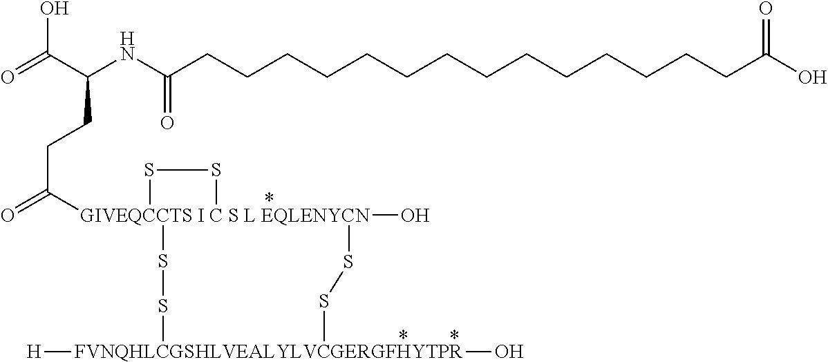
[GIVEQCCTS I C S L EQLENYCN]12(C(=O)CCC(NC(=O)CCCCCCCCCCCCCCC(O)=O)C(=O)O)(O)(SS[FVNQHLCGSHLVEALYLVCGERGFHYTPR]([H])(O)SS1)SS2
